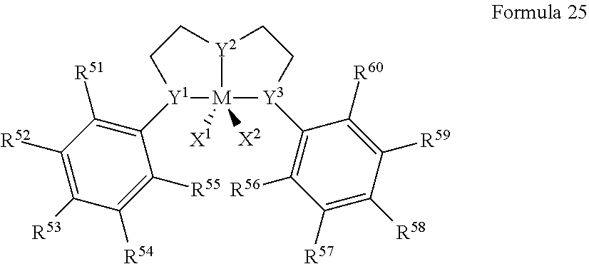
[Y1]1(C2=C([R51])C([R52])=C([R53])C([R54])=C2[R55])[M]2([X1])([X2])[Y3](C3=C([R56])C([R57])=C([R58])C([R59])=C3[R60])CC[Y2]2CC1
